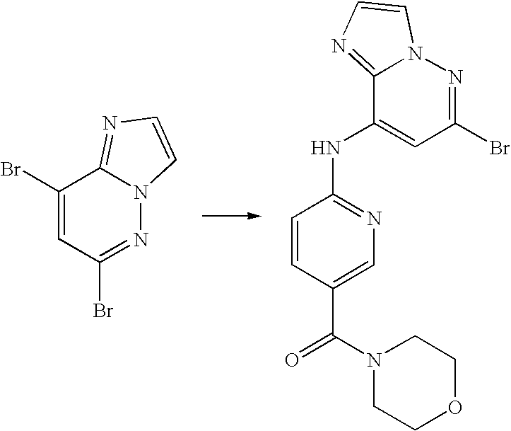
C1(Br)=CC(Br)=NN2C1=NC=C2.N1=C(Br)C=C(NC2=NC=C(C(N3CCOCC3)=O)C=C2)C2=NC=CN12
